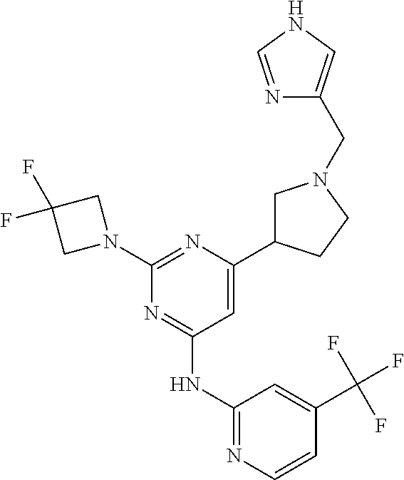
N1=C(NC2=NC=CC(C(F)(F)F)=C2)C=C(C2CN(CC3=CNC=N3)CC2)N=C1N1CC(F)(F)C1
